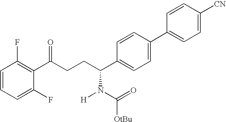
C1=CC=C(F)C(C(CCC(C2=CC=C(C3=CC=C([CN])C=C3)C=C2)N(C(=O)[OtBu])[H])=O)=C1F
